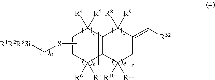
CSC[R1R2R3Si].C1CC([R6])([R7])C2C(C1([R4])[R5])C([R8])([R9])C(=C[R32])CC2([R10])[R11]
